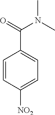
C1=CC([NO2])=CC=C1C(=O)N(C)C
